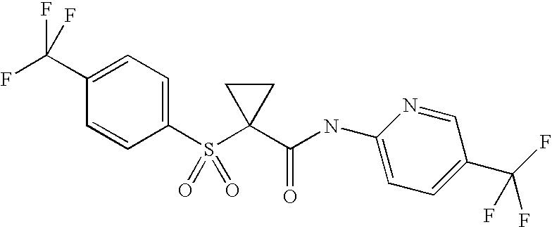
C1=CC(S(C2(C(NC3=CC=C(C(F)(F)F)C=N3)=O)CC2)(=O)=O)=CC=C1C(F)(F)F
